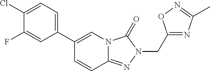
C1(Cl)=CC=C(C2=CN3C(=NN(CC4=NC(C)=NO4)C3=O)C=C2)C=C1F
